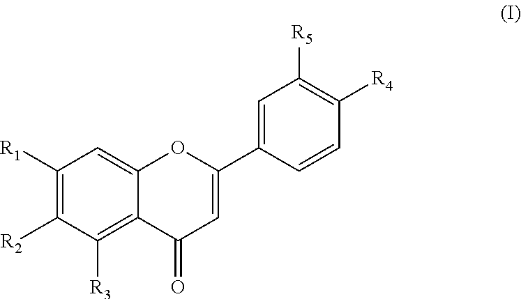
C1([R1])=C([R2])C([R3])=C2C(=C1)OC(C1=CC([R5])=C([R4])C=C1)=CC2=O
